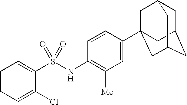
C1=CC=C(Cl)C(S(NC2=C([Me])C=C(C34CC5CC(CC(C3)C5)C4)C=C2)(=O)=O)=C1
